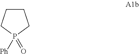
C1CCP(=O)([Ph])C1
